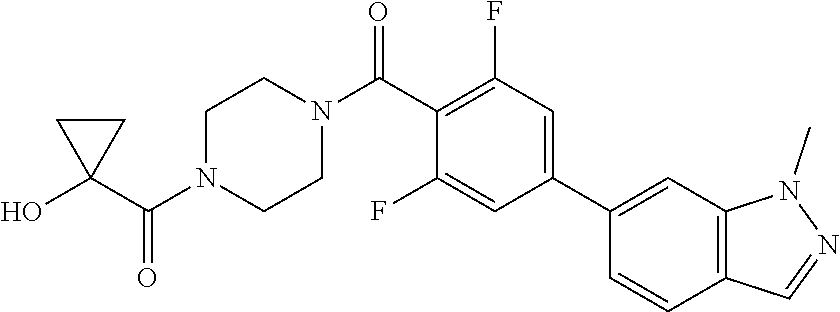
OC1(C(N2CCN(C(=O)C3=C(F)C=C(C4=CC5=C(C=C4)C=NN5C)C=C3F)CC2)=O)CC1
